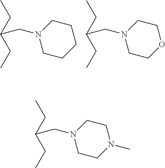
C1CN(C)CCN1CC(CC)CC.C1CCCCN1CC(CC)CC.C1COCCN1CC(CC)CC
